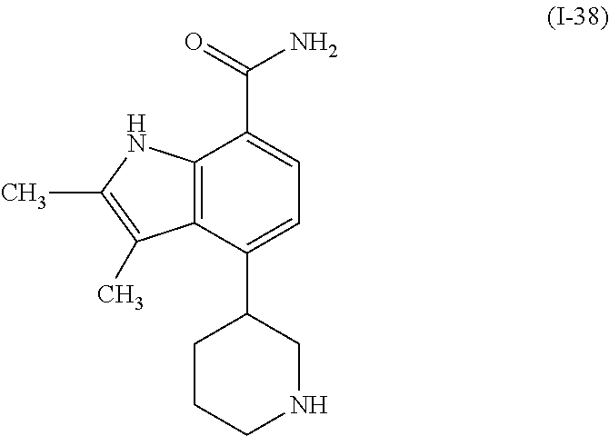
C12=C(C(C3CCCNC3)=CC=C1C(=O)N)C(C)=C(C)N2
